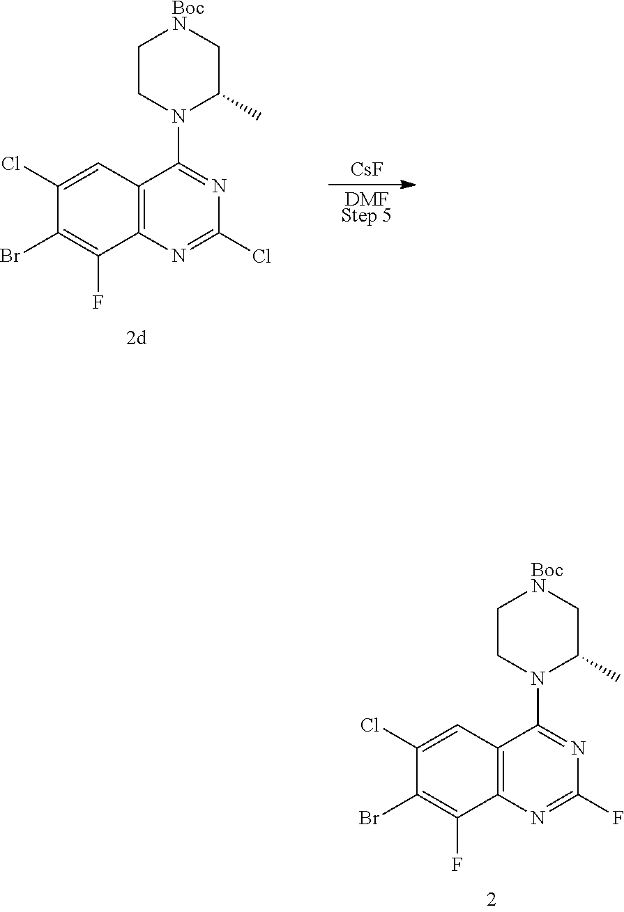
C1(Cl)=CC2=C(N=C(Cl)N=C2N2C(C)C[BocN]CC2)C(F)=C1Br.[DMFStep 5].[CsF].C1(Cl)=CC2=C(N=C(F)N=C2N2C(C)C[BocN]CC2)C(F)=C1Br
